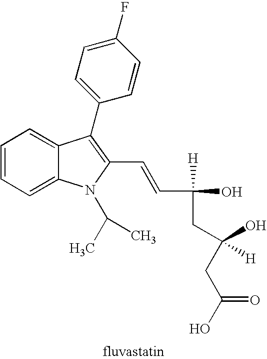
C1=CC=C2C(=C1)C(C1=CC=C(F)C=C1)=C(C=CC(CC(O)([H])CC(=O)O)(O)[H])N2C(C)C
